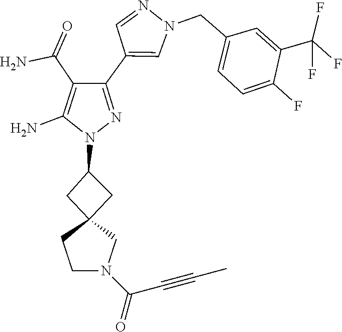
C12(CC(N3N=C(C4=CN(CC5=CC=C(F)C(C(F)(F)F)=C5)N=C4)C(C(N)=O)=C3N)C1)CCN(C(=O)C#CC)C2
